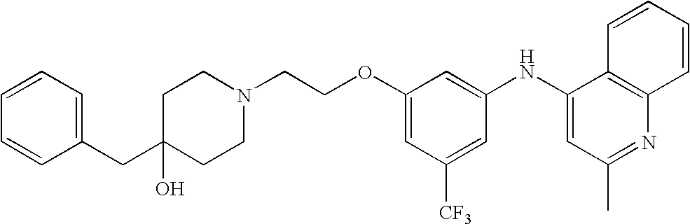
C(COC1=CC([CF3])=CC(NC2=CC(C)=NC3=C2C=CC=C3)=C1)N1CCC(CC2=CC=CC=C2)(O)CC1
